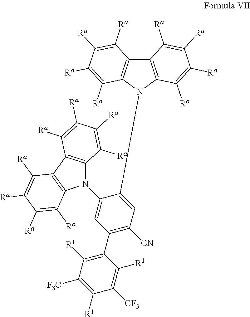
C12=C(N(C3=CC([CN])=C(C4=C([R1])C([F3C])=C([R1])C([CF3])=C4[R1])C=C3N3C4=C(C5=C3C([Ra])=C([Ra])C([Ra])=C5[Ra])C([Ra])=C([Ra])C([Ra])=C4[Ra])C3=C1C([Ra])=C([Ra])C([Ra])=C3[Ra])C([Ra])=C([Ra])C([Ra])=C2[Ra]
